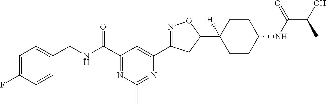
C1=C(F)C=CC(CNC(C2=NC(C)=NC(C3=NOC(C4([H])CCC(NC(C(C)O)=O)CC4)C3)=C2)=O)=C1
